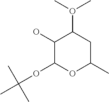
C1(O)C(OC(C)(C)C)OC(C)CC1O(C)C
